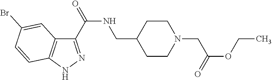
C1(C(=O)NCC2CCN(CC(=O)OCC)CC2)=NNC2=C1C=C(Br)C=C2
